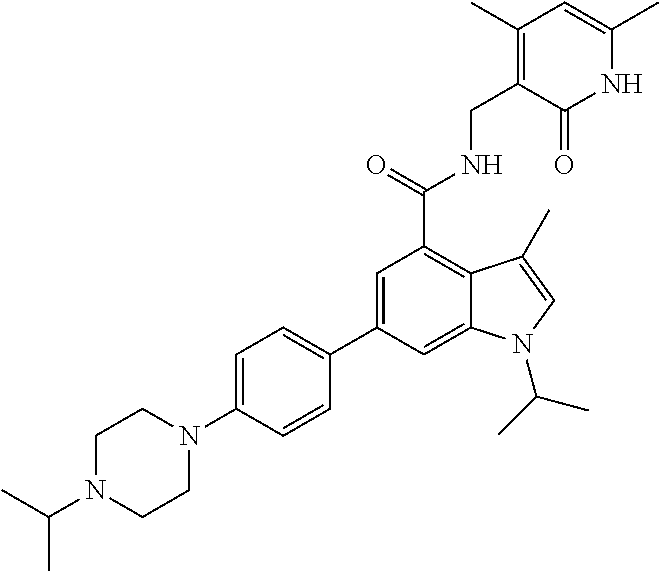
C1(C2=CC(C(=O)NCC3=C(C)C=C(C)NC3=O)=C3C(=C2)N(C(C)C)C=C3C)=CC=C(N2CCN(C(C)C)CC2)C=C1
